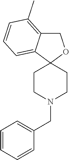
C1C2=C(C)C=CC=C2C2(O1)CCN(CC1=CC=CC=C1)CC2
